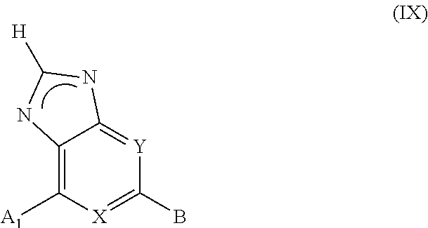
C12=C([A1])[X]=C(B)[Y]=C1NC([H])N2
